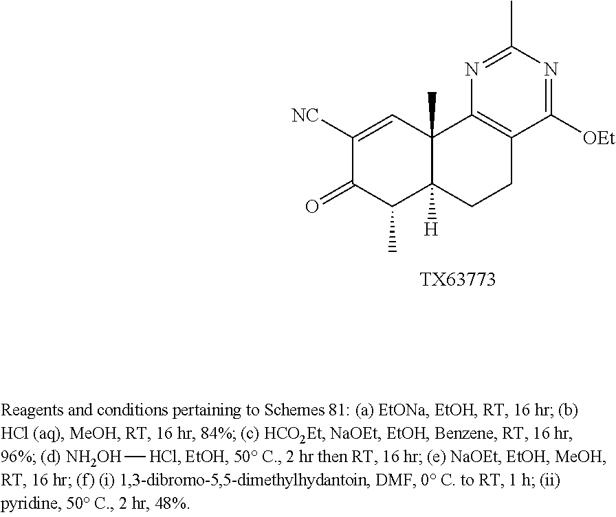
C12(C)C([H])(CCC3=C1N=C(C)N=C3[OEt])C(C)C(=O)C([NC])=C2.[TX63773].[NH2OH][HCl]
